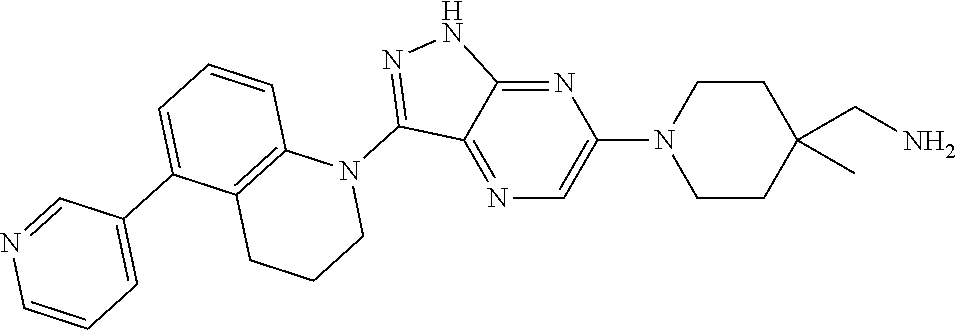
N1(C2=NNC3=NC(N4CCC(C)(CN)CC4)=CN=C23)C2=C(CCC1)C(C1=CC=CN=C1)=CC=C2
